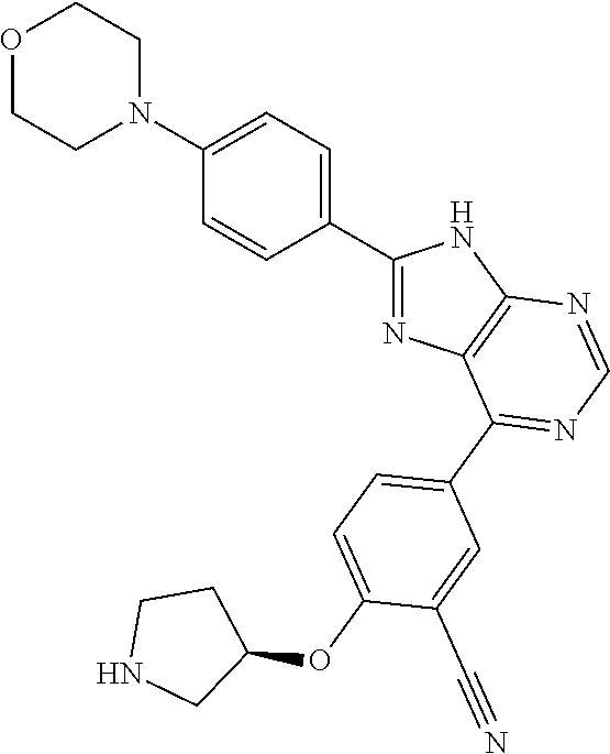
O1CCN(C2=CC=C(C3=NC4=C(N3)N=CN=C4C3=CC=C(OC4CCNC4)C(C#N)=C3)C=C2)CC1
